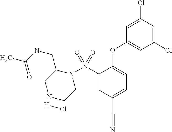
N1(S(C2=CC(C#N)=CC=C2OC2=CC(Cl)=CC(Cl)=C2)(=O)=O)CCNCC1CNC(C)=O.[H]Cl
